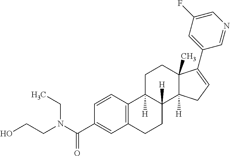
C12=C(C=CC(C(=O)N(CC)CCO)=C1)C1([H])C([H])(CC2)C2([H])C(C)(CC1)C(C1=CC(F)=CN=C1)=CC2
